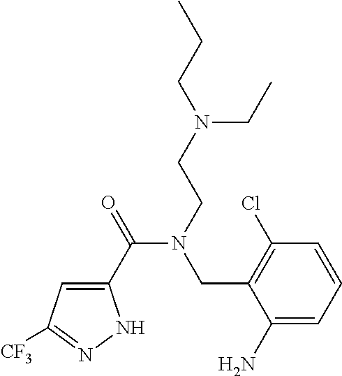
C1(C(=O)N(CCN(CCC)CC)CC2=C(Cl)C=CC=C2N)=CC([CF3])=NN1
